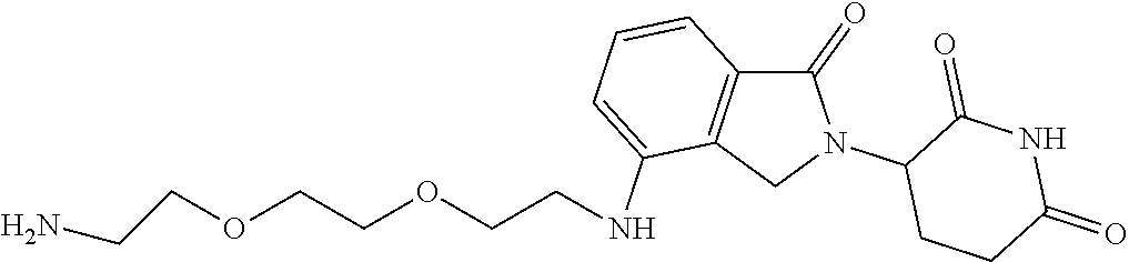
C1(=O)C2=C(CN1C1CCC(=O)NC1=O)C(NCCOCCOCCN)=CC=C2
